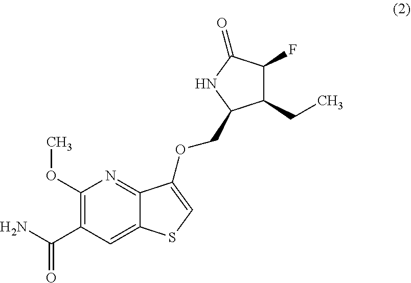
C1(F)C(CC)C(COC2=CSC3=CC(C(N)=O)=C(OC)N=C32)NC1=O
